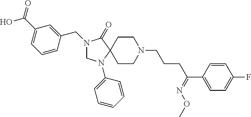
N1(CC2=CC(C(=O)O)=CC=C2)CN(C2=CC=CC=C2)C2(C1=O)CCN(CCCC(C1=CC=C(F)C=C1)=NOC)CC2
